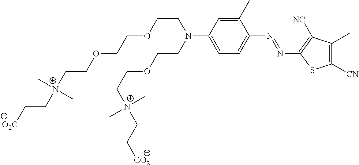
C([O2C])C[N+](CCOCCOCCN(C1=CC=C(N=NC2=C([NC])C(C)=C([CN])S2)C(C)=C1)CCOCC[N+](CC[CO2])(C)C)(C)C
